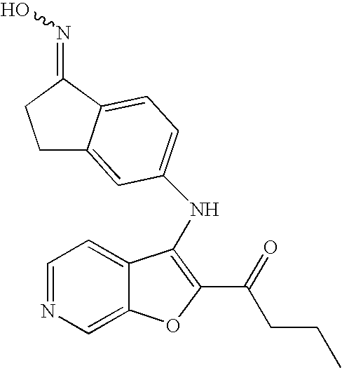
C1C2=CC(NC3=C(C(CCC)=O)OC4=CN=CC=C43)=CC=C2C(=NO)C1
